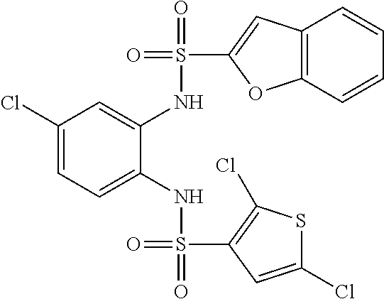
S(=O)(NC1=CC=C(Cl)C=C1NS(=O)(=O)C1=CC2=C(C=CC=C2)O1)(=O)C1=C(Cl)SC(Cl)=C1
